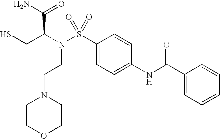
SCC(N(S(C1=CC=C(NC(C2=CC=CC=C2)=O)C=C1)(=O)=O)CCN1CCOCC1)C(N)=O
